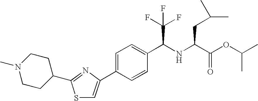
S1C=C(C2=CC=C(C(NC(C(OC(C)C)=O)CC(C)C)C(F)(F)F)C=C2)N=C1C1CCN(C)CC1
